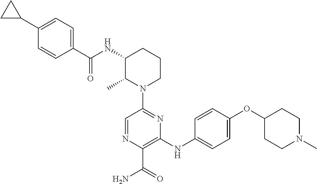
N(C1C(C)N(C2=NC(NC3=CC=C(OC4CCN(C)CC4)C=C3)=C(C(N)=O)N=C2)CCC1)C(=O)C1=CC=C(C2CC2)C=C1
